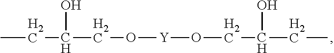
CCC(CO[Y]OCC(CC)O)O
